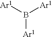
B([Ar1])([Ar1])[Ar1]
